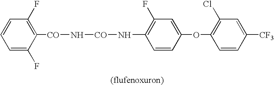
C1=C(F)C([CO]N[CO]NC2=C(F)C=C(OC3=C(Cl)C=C([CF3])C=C3)C=C2)=C(F)C=C1
